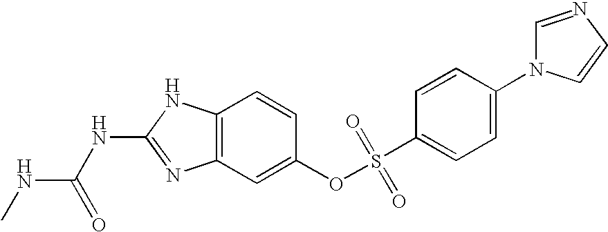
C12=C(C=C(OS(C3=CC=C(N4C=NC=C4)C=C3)(=O)=O)C=C1)N=C(NC(=O)NC)N2
